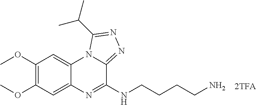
C1(OC)=C(OC)C=C2C(=C1)N1C(=NN=C1C(C)C)C(NCCCCN)=N2
